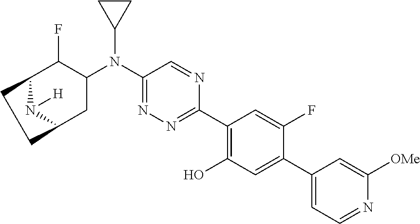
C1(N(C2C(F)C3CCC(C2)N3[H])C2CC2)=NN=C(C2=C(O)C=C(C3=CC=NC([OMe])=C3)C(F)=C2)N=C1
